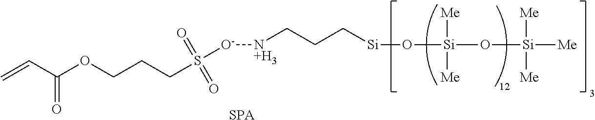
C(CC[Si]O[Si](O[Si]([Me])([Me])[Me])([Me])[Me])[N+H3][O-]S(CCCOC(C=C)=O)(=O)=O.[SPA]
